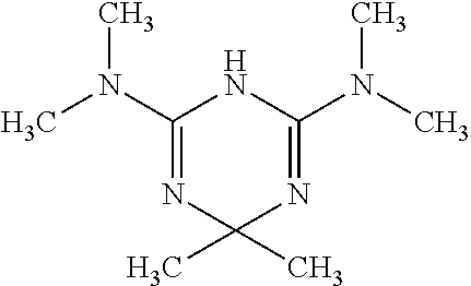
CN(C1=NC(C)(C)N=C(N(C)C)N1)C
